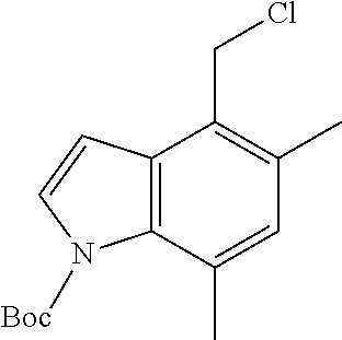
C1(C)=C(CCl)C2=C(C(C)=C1)N([Boc])C=C2
